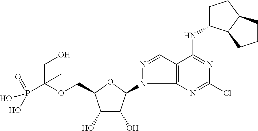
C(OCC1C(O)C(O)C(N2C3=C(C=N2)C(NC2CCC4C2CCC4)=NC(Cl)=N3)O1)(P(O)(=O)O)(CO)C
